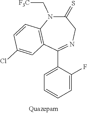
C1=C(C2=NCC(=S)N(C[F3C])C3=C2C=C(Cl)C=C3)C(F)=CC=C1
